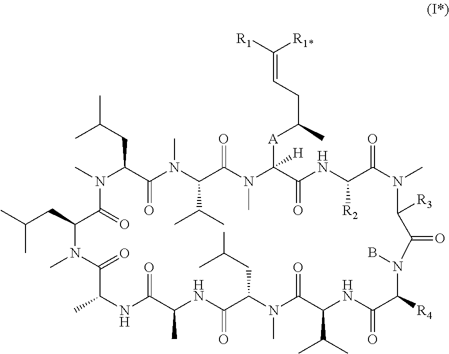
CN1C(CC(C)C)C(=O)N(C)C(C(C)C)C(=O)N(C)C([A]C(CC=C([R1])[R1*])C)([H])C(=O)NC([R2])C(=O)N(C)C([R3])C(=O)N(B)C([R4])C(=O)NC(C(C)C)C(=O)N(C)C(CC(C)C)C(=O)NC(C)C(=O)NC(C)C(=O)N(C)C(CC(C)C)C1=O
